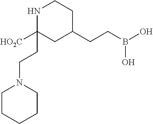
C1CCCCN1CCC1([HO2C])CC(CCB(O)O)CCN1
